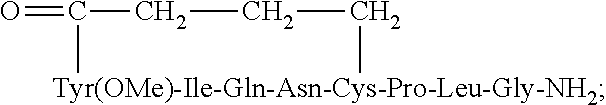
O=C1CCC[Tyr(OMe)-Ile-Gln-Asn-Cys-Pro-Leu-Gly-NH2]1
